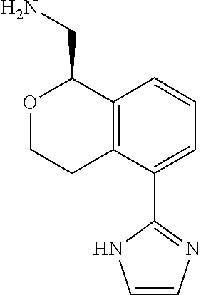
C1=CC=C(C2=NC=CN2)C2=C1C(CN)OCC2
